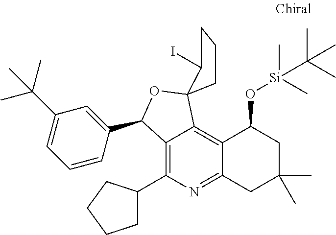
C1CC2(C(I)C1)C1=C3C(=NC(C4CCCC4)=C1C(C1=CC(C(C)(C)C)=CC=C1)O2)CC(C)(C)CC3O[Si](C)(C)C(C)(C)C
